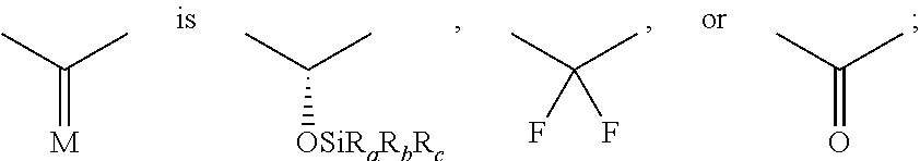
C([OSiRaRbRc])(C)C.C(F)(C)(C)F.C(=O)(C)C.C(=[M])(C)C
